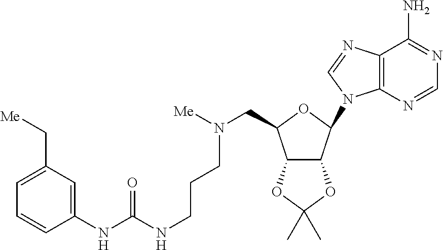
C1(NC(NCCCN([Me])CC2C3C(C(N4C5=C(C(N)=NC=N5)N=C4)O2)OC(C)(C)O3)=O)=CC(C[Me])=CC=C1
